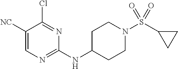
C1([NC])=CN=C(NC2CCN(S(C3CC3)(=O)=O)CC2)N=C1Cl
